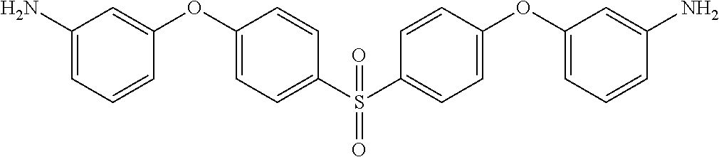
C1(N)=CC=CC(OC2=CC=C(S(C3=CC=C(OC4=CC=CC(N)=C4)C=C3)(=O)=O)C=C2)=C1
